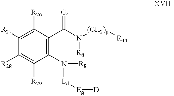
[(CH2)p]([R44])N(C(C1=C(N([Ld][Eg][D])[R8])C([R29])=C([R28])C([R27])=C1[R26])=[G4])[R8]
